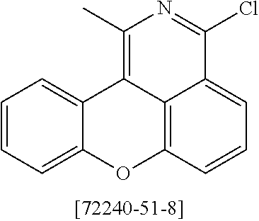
C12=CC=CC=C1OC1=C3C2=C(C)N=C(Cl)C3=CC=C1
